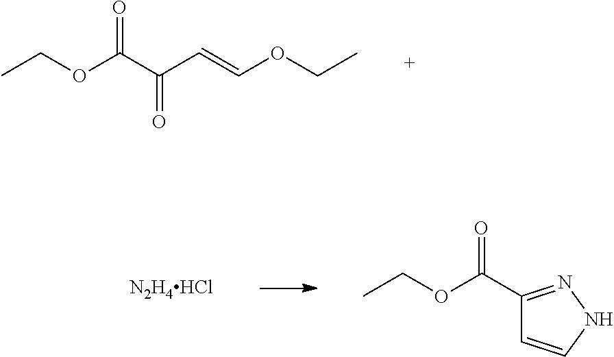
CCOC(C(C=COCC)=O)=O.[N2H4HCl].CCOC(=O)C1=NNC=C1
